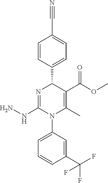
C1=CC(C2N=C(NN)N(C3=CC=CC(C(F)(F)F)=C3)C(C)=C2C(OC)=O)=CC=C1C#N
